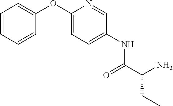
C1=CC(OC2=CC=C(NC(=O)C(N)CC)C=N2)=CC=C1
